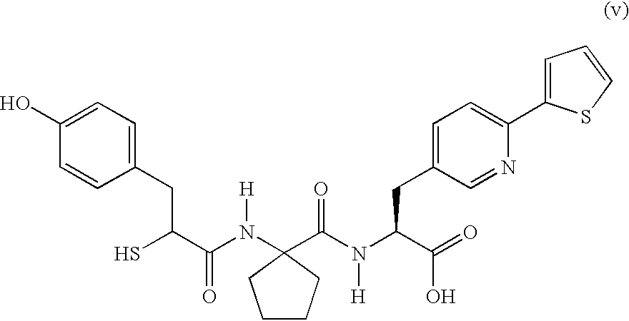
SC(C(N(C1(C(N(C(C(=O)O)CC2=CC=C(C3=CC=CS3)N=C2)[H])=O)CCCC1)[H])=O)CC1=CC=C(O)C=C1
